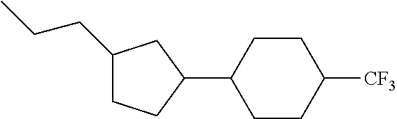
C1(CCC)CCC(C2CCC([CF3])CC2)C1
